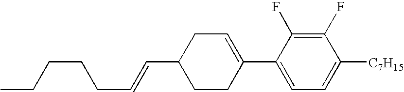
C1(F)=C(F)C(C2=CCC(C=CCCCCC)CC2)=CC=C1[C7H15]
